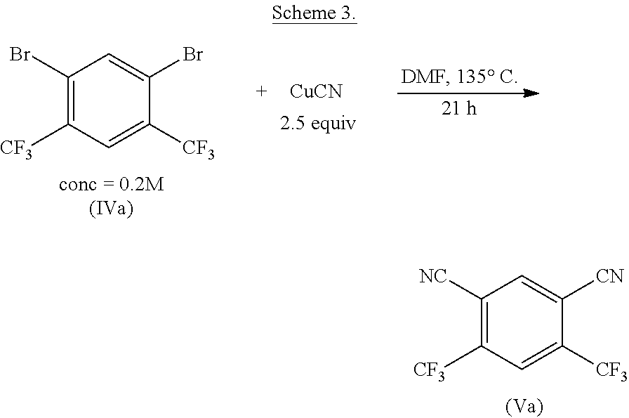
C1([NC])=C([CF3])C=C([CF3])C([CN])=C1.C1(Br)=C([CF3])C=C([CF3])C(Br)=C1.[CuCN]
